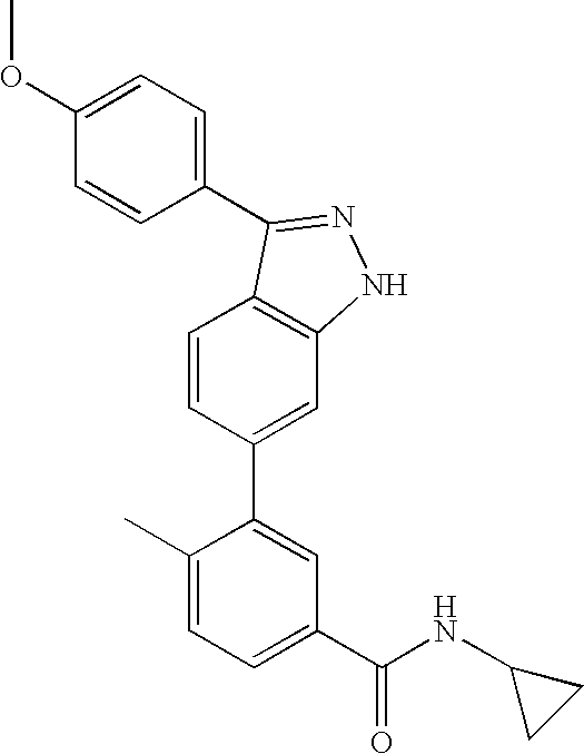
C1=CC(C2=CC(C(NC3CC3)=O)=CC=C2C)=CC2=C1C(C1=CC=C(OC)C=C1)=NN2
